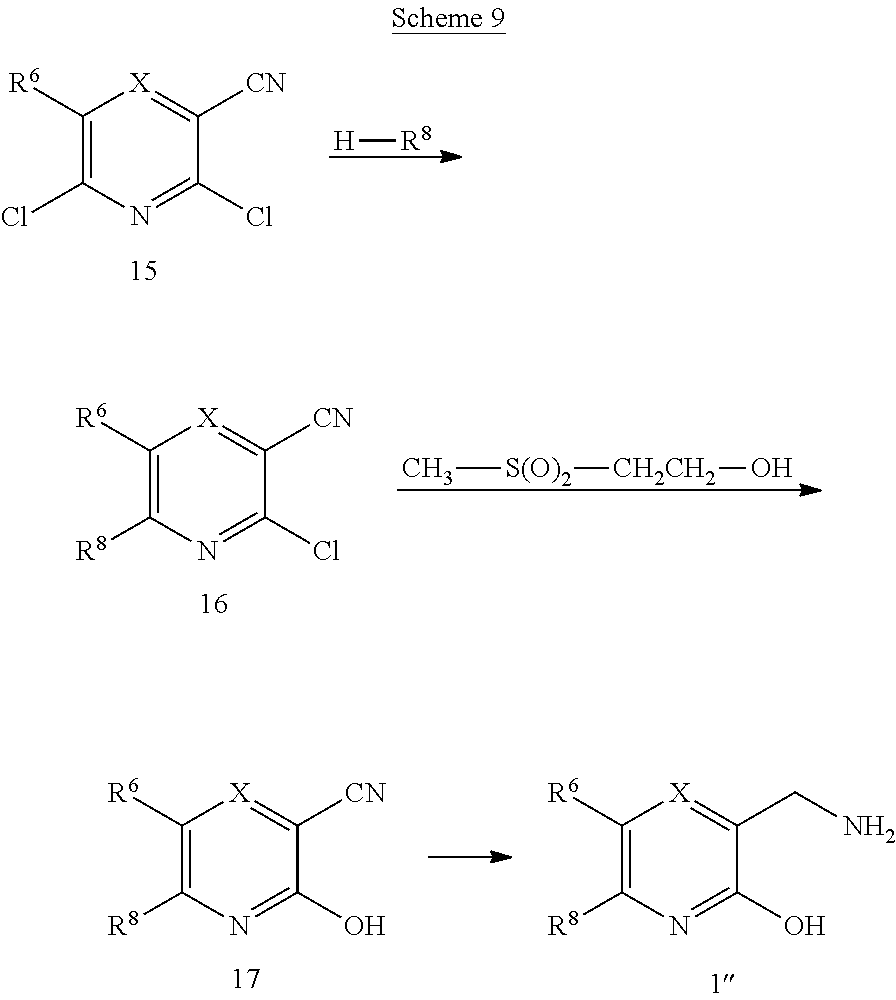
C1([R6])=C(Cl)N=C(Cl)C([CN])=[X]1.[H][R8].C1([R6])=C([R8])N=C(Cl)C([CN])=[X]1.C[S(O)2][CH2CH2]O.C1([R6])=C([R8])N=C(O)C([CN])=[X]1.C1([R6])=C([R8])N=C(O)C(CN)=[X]1
